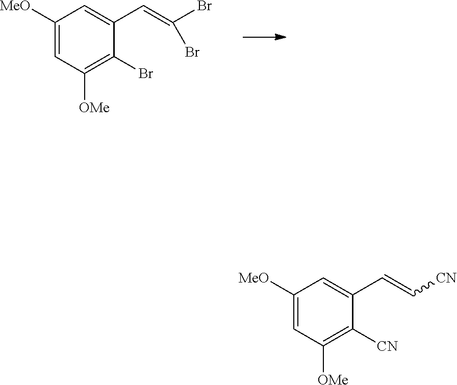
C1([MeO])=CC([OMe])=C(Br)C(C=C(Br)Br)=C1.C1([MeO])=CC([OMe])=C([CN])C(C=C[CN])=C1
